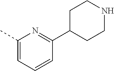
C1(C)=CC=CC(C2CCNCC2)=N1
